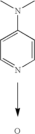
C1=C(N(C)C)C=CN=C1.O
